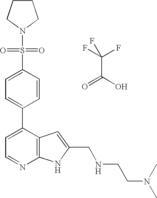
C1=C(C2=CC=C(S(=O)(N3CCCC3)=O)C=C2)C2=C(N=C1)NC(CNCCN(C)C)=C2.O=C(O)C(F)(F)F
